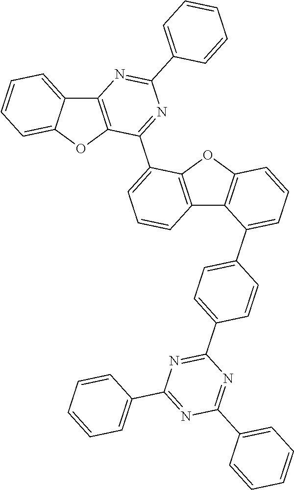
C12=C(OC3=CC=CC=C13)C(C1=CC=CC3=C1OC1=C3C(C3=CC=C(C4=NC(C5=CC=CC=C5)=NC(C5=CC=CC=C5)=N4)C=C3)=CC=C1)=NC(C1=CC=CC=C1)=N2
